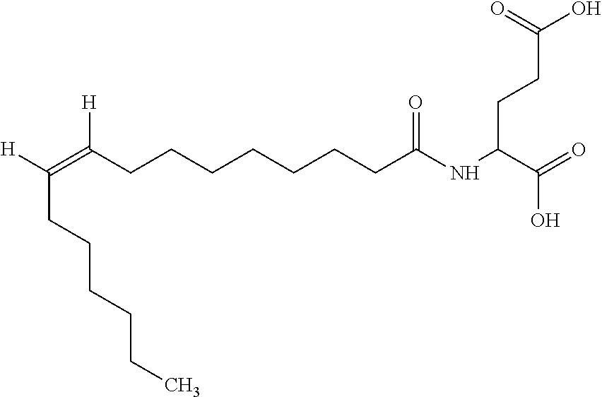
C(O)(CCC(NC(CCCCCCCC(=C([H])CCCCCC)[H])=O)C(=O)O)=O
